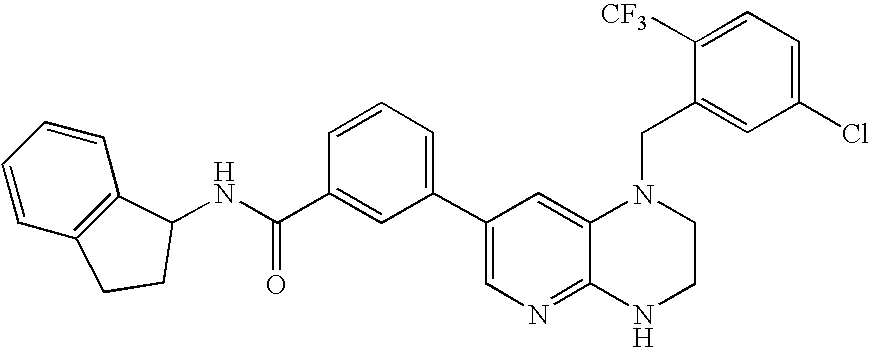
C1(C2=CC=CC(C(NC3C4=C(C=CC=C4)CC3)=O)=C2)=CN=C2C(=C1)N(CC1=CC(Cl)=CC=C1[CF3])CCN2
